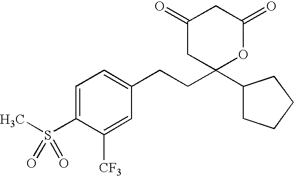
C1(=O)CC(=O)OC(CCC2=CC=C(S(C)(=O)=O)C([CF3])=C2)(C2CCCC2)C1
